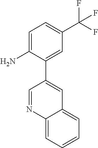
C1=C(N)C(C2=CC3=CC=CC=C3N=C2)=CC(C(F)(F)F)=C1
